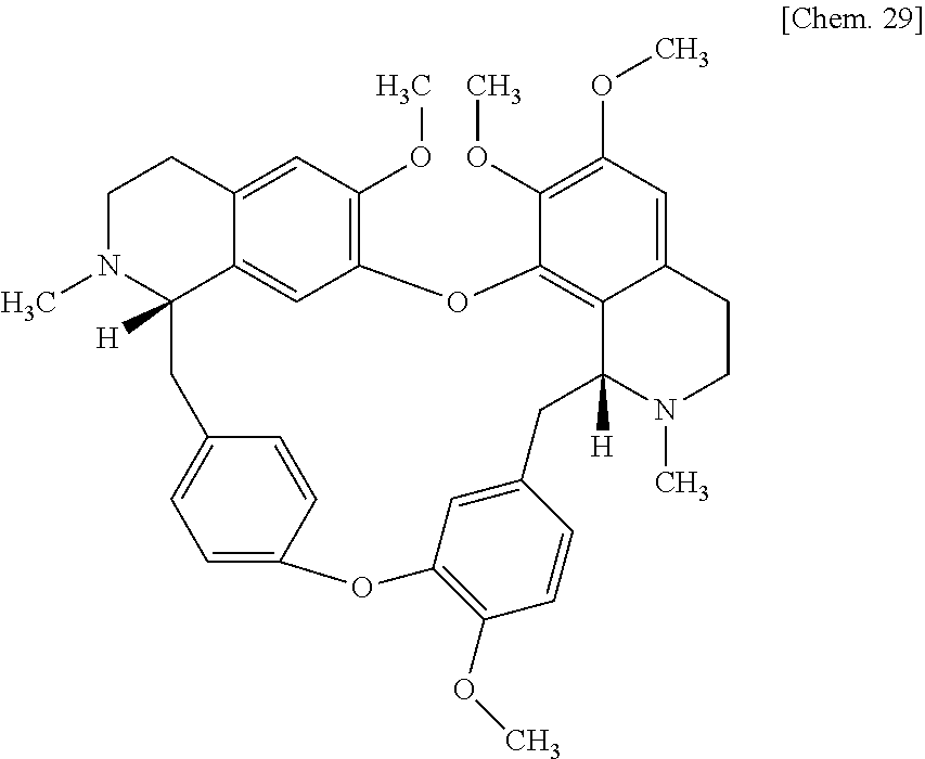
C1N(C)C2([H])C3=CC(=C(OC)C=C3C1)OC1=C3C(=CC(OC)=C1OC)CCN(C)C3([H])CC1=CC(=C(OC)C=C1)OC1=CC=C(C2)C=C1
